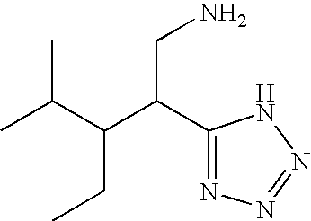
C(C(C1=NN=NN1)CN)(C(C)C)CC
